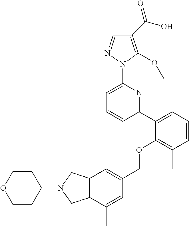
C1(C(O)=O)=C(OCC)N(C2=CC=CC(C3=CC=CC(C)=C3OCC3=CC4=C(C(C)=C3)CN(C3CCOCC3)C4)=N2)N=C1
